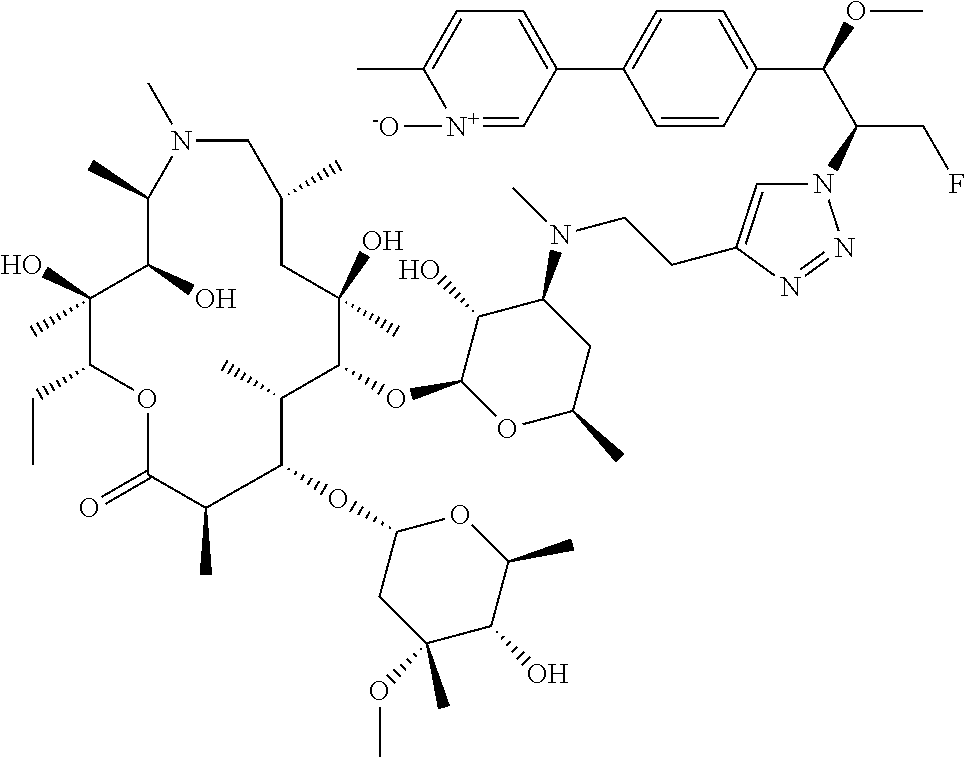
N1=NN(C(C(C2=CC=C(C3=CC=C(C)[N+]([-O])=C3)C=C2)OC)CF)C=C1CCN(C1C(O)C(OC2C(C)C(OC3CC(OC)(C)C(O)C(C)O3)C(C)C(=O)OC(CC)C(O)(C)C(O)C(C)N(C)CC(C)CC2(O)C)OC(C)C1)C
